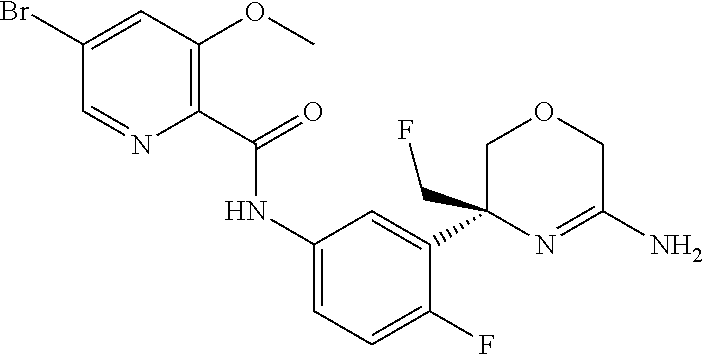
C1=NC(C(=O)NC2=CC=C(F)C(C3(CF)COCC(N)=N3)=C2)=C(OC)C=C1Br
